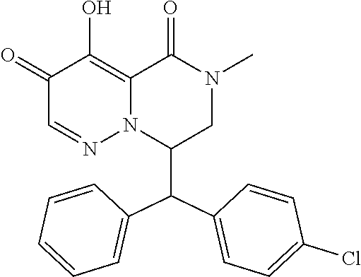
C1(=O)C=NN2C(=C1O)C(=O)N(C)CC2C(C1=CC=CC=C1)C1=CC=C(Cl)C=C1
